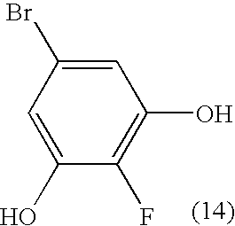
C1(F)=C(O)C=C(Br)C=C1O
